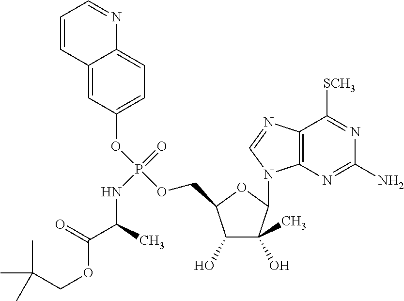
C1(O)C(C)(O)C(N2C3=C(N=C2)C([SCH3])=NC(N)=N3)OC1COP(OC1=CC=C2C(=C1)C=CC=N2)(=O)NC(C(OCC(C)(C)C)=O)C
